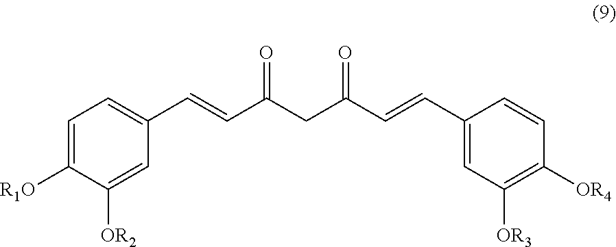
C1=C([R1O])C([OR2])=CC(C=CC(CC(C=CC2=CC([OR3])=C([OR4])C=C2)=O)=O)=C1
